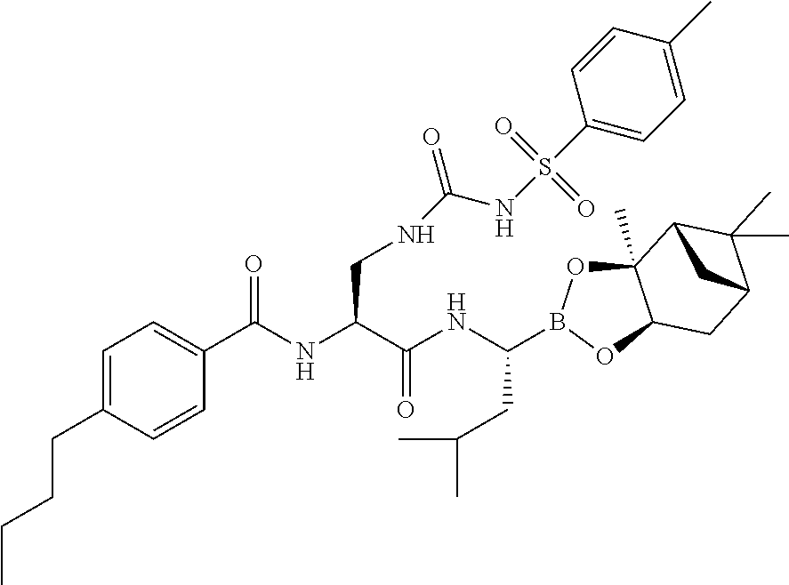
C12(C)OB(C(NC(C(NC(C3=CC=C(CCCC)C=C3)=O)CNC(NS(C3=CC=C(C)C=C3)(=O)=O)=O)=O)CC(C)C)OC1CC1C(C)(C)C2C1
